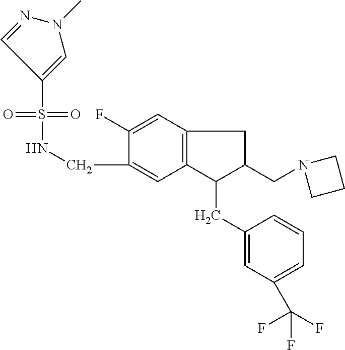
S(=O)(=O)(NCC1=CC2=C(C=C1F)CC(CN1CCC1)C2CC1=CC(C(F)(F)F)=CC=C1)C1=CN(C)N=C1
